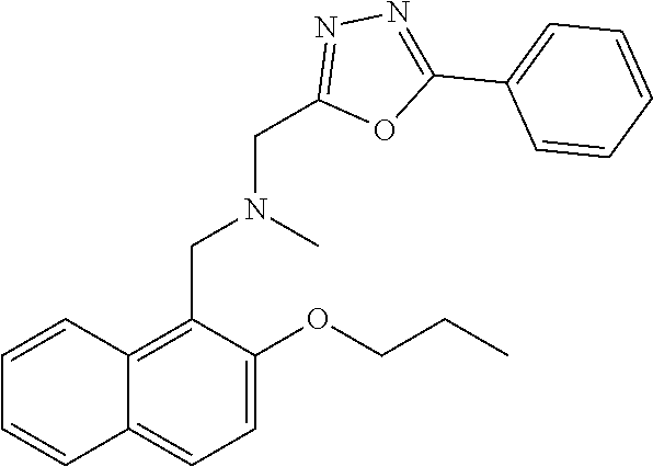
C1=C(OCCC)C(CN(CC2=NN=C(C3=CC=CC=C3)O2)C)=C2C(=C1)C=CC=C2
